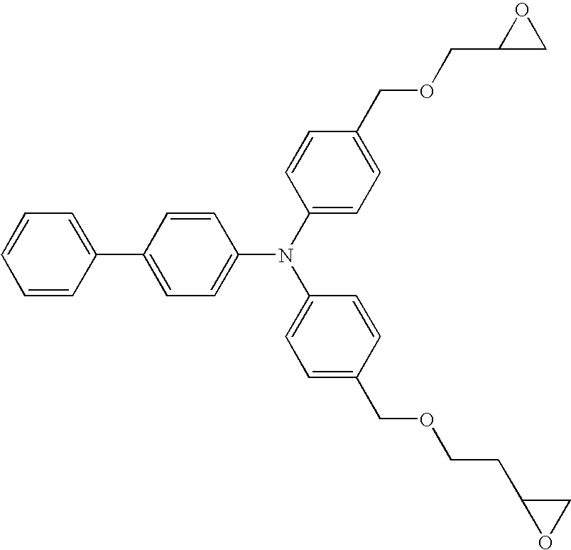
C1=CC=C(C2=CC=C(N(C3=CC=C(COCC4CO4)C=C3)C3=CC=C(COCCC4OC4)C=C3)C=C2)C=C1
